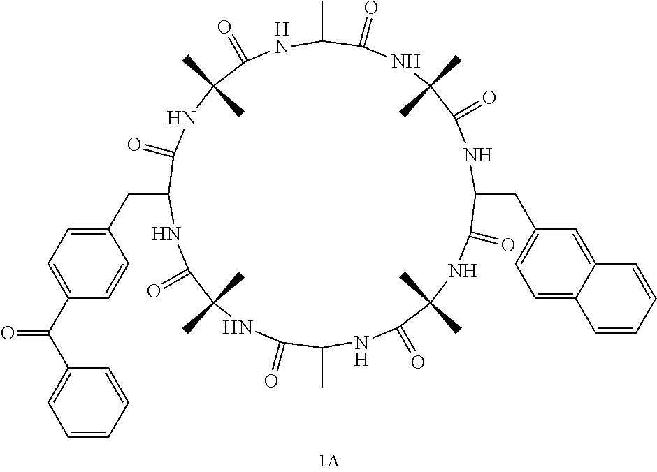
N1C(C)(C)C(=O)NC(CC2=CC=C3C(=C2)C=CC=C3)C(=O)NC(C)(C)C(=O)NC(C)C(=O)NC(C)(C)C(=O)NC(CC2=CC=C(C(C3=CC=CC=C3)=O)C=C2)C(=O)NC(C)(C)C(=O)NC(C)C1=O
